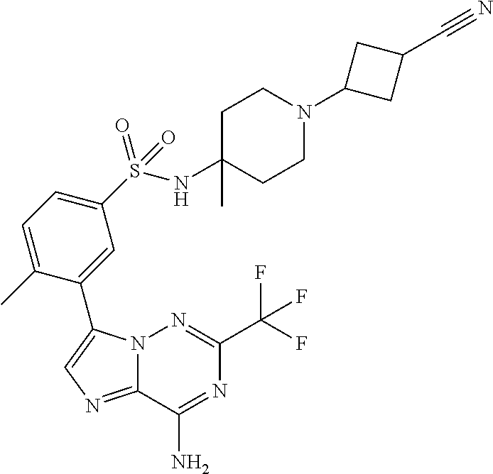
N12C(=NC=C1C1=CC(S(=O)(=O)NC3(C)CCN(C4CC(C#N)C4)CC3)=CC=C1C)C(N)=NC(C(F)(F)F)=N2
